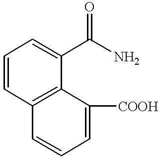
C1=CC2=C(C(C(N)=O)=C1)C([COOH])=CC=C2
